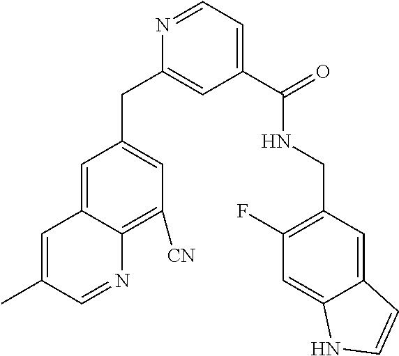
C1=C(C)C=NC2=C([CN])C=C(CC3=CC(C(NCC4=C(F)C=C5C(=C4)C=CN5)=O)=CC=N3)C=C12
